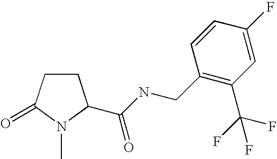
C1CC(=O)N(C)C1C(NCC1=C(C(F)(F)F)C=C(F)C=C1)=O
